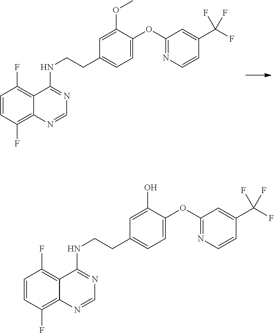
C1=CC(F)=C2C(=C1F)C(NCCC1=CC=C(OC3=NC=CC(C(F)(F)F)=C3)C(OC)=C1)=NC=N2.C1=CC(F)=C2C(=C1F)C(NCCC1=CC=C(OC3=NC=CC(C(F)(F)F)=C3)C(O)=C1)=NC=N2
